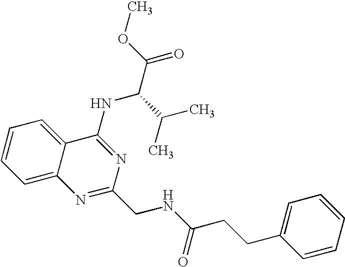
C12=CC=CC=C1C(NC(C(=O)OC)C(C)C)=NC(CNC(CCC1=CC=CC=C1)=O)=N2
